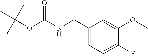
C(NC(=O)OC(C)(C)C)C1=CC=C(F)C(OC)=C1
